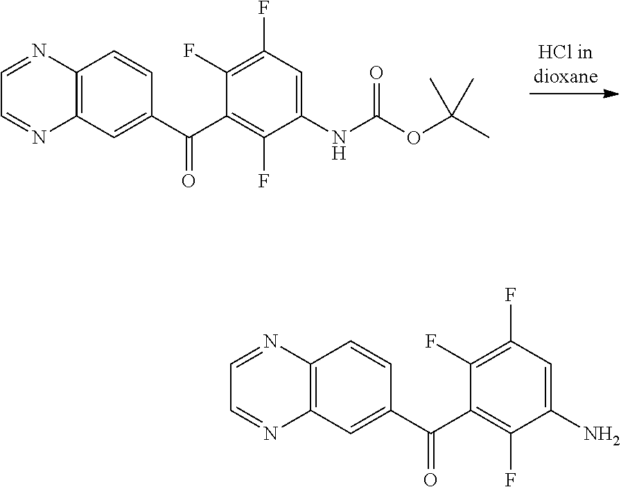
C1(F)=C(F)C=C(NC(OC(C)(C)C)=O)C(F)=C1C(C1=CC2=C(C=C1)N=CC=N2)=O.C1(F)=C(F)C=C(N)C(F)=C1C(C1=CC2=C(C=C1)N=CC=N2)=O
